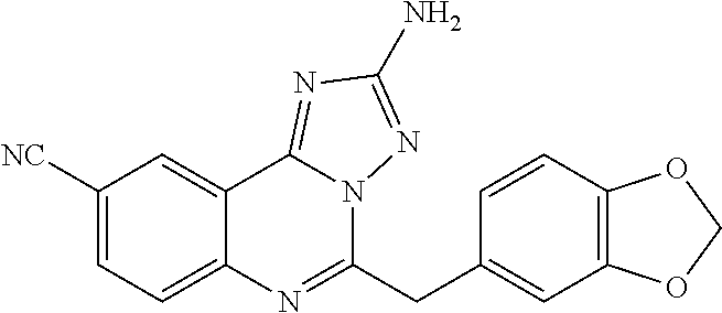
C1([NC])=CC=C2C(=C1)C1=NC(N)=NN1C(CC1=CC3=C(C=C1)OCO3)=N2
